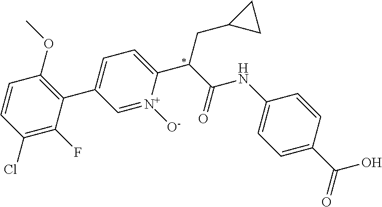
C1=CC(Cl)=C(F)C(C2=CC=C(C(C(=O)NC3=CC=C(C(=O)O)C=C3)CC3CC3)[N+]([O-])=C2)=C1OC
